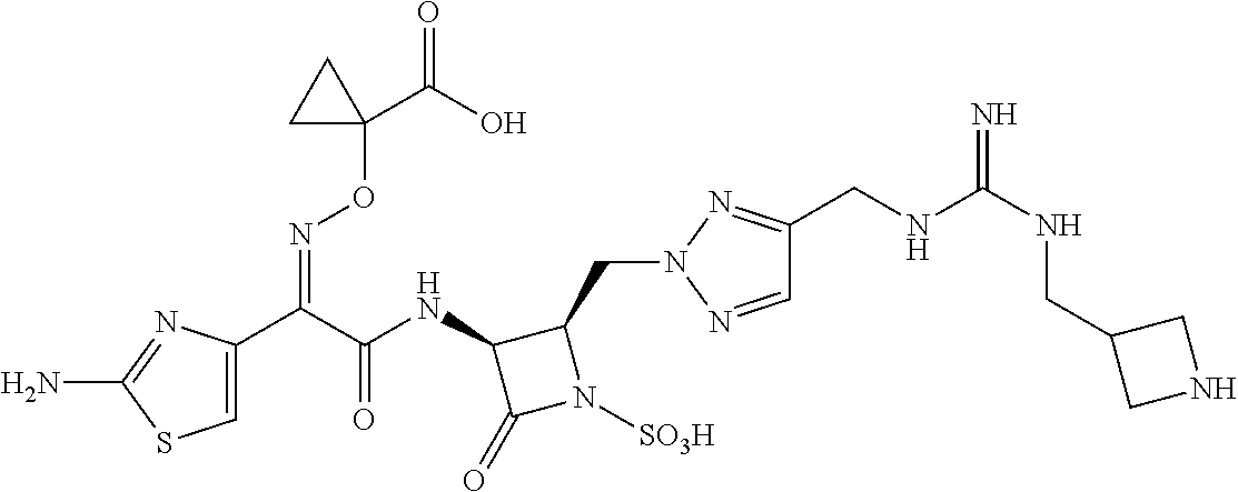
C1=C(C(C(NC2C(=O)N([SO3H])C2CN2N=C(CNC(NCC3CNC3)=N)C=N2)=O)=NOC2(C(=O)O)CC2)N=C(N)S1
